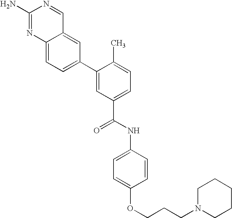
C12=CC=C(C3=CC(C(NC4=CC=C(OCCCN5CCCCC5)C=C4)=O)=CC=C3C)C=C1C=NC(N)=N2
